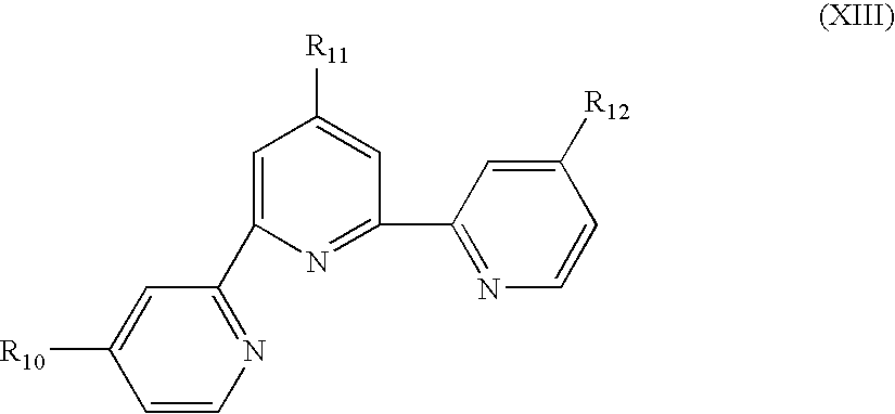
C1=CN=C(C2=CC([R11])=CC(C3=NC=CC([R12])=C3)=N2)C=C1[R10]
